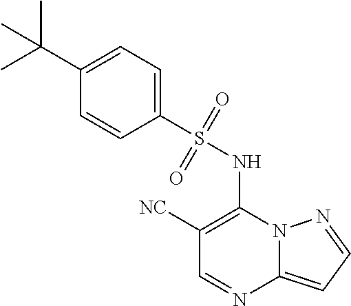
C1([NC])=C(NS(C2=CC=C(C(C)(C)C)C=C2)(=O)=O)N2C(=CC=N2)N=C1
